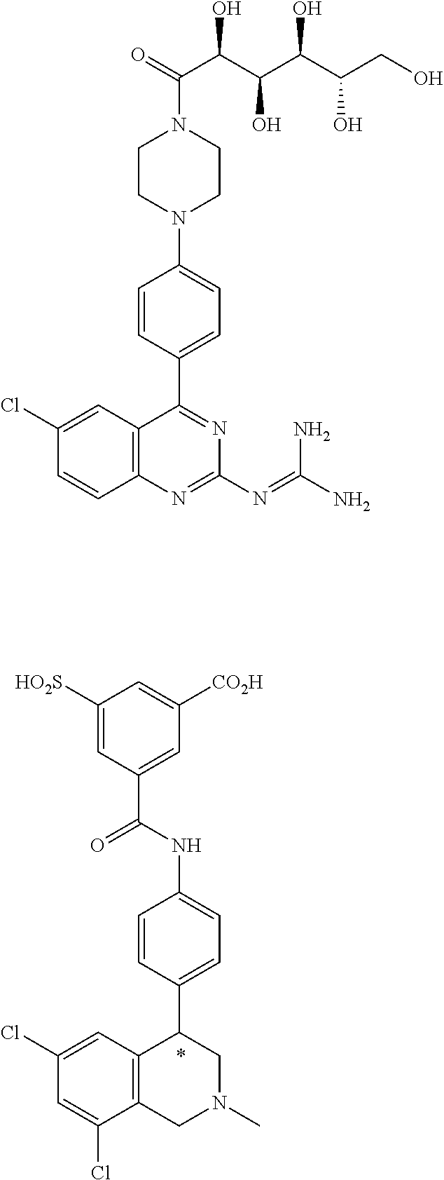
C1(NC(=O)C2=CC([CO2H])=CC([HO2S])=C2)=CC=C(C2CN(C)CC3=C2C=C(Cl)C=C3Cl)C=C1.C1(N2CCN(C(=O)C(C(C(C(CO)O)O)O)O)CC2)=CC=C(C2=NC(N=C(N)N)=NC3=C2C=C(Cl)C=C3)C=C1
